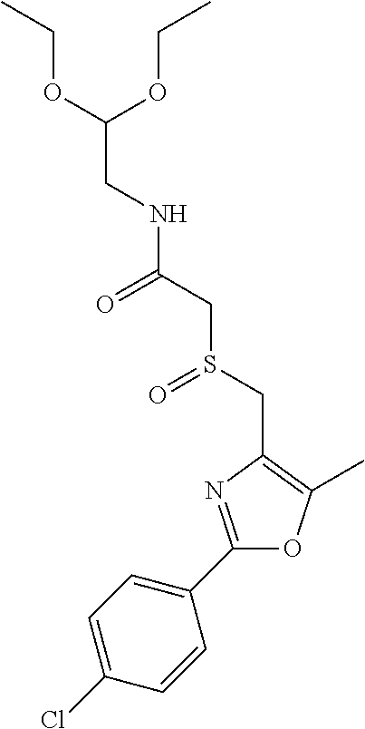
C(C(OCC)OCC)NC(CS(CC1=C(C)OC(C2=CC=C(Cl)C=C2)=N1)=O)=O
